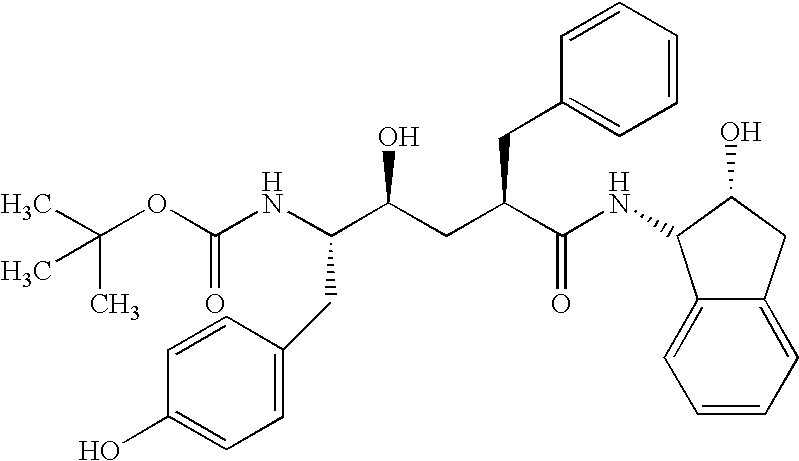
C(C)(OC(NC(C(CC(C(NC1C2=CC=CC=C2CC1O)=O)CC1=CC=CC=C1)O)CC1=CC=C(O)C=C1)=O)(C)C
